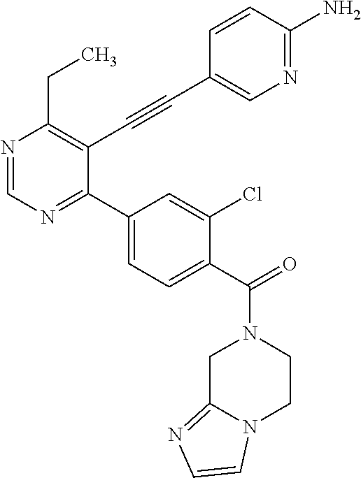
N1=CN=C(C2=CC=C(C(=O)N3CC4=NC=CN4CC3)C(Cl)=C2)C(C#CC2=CN=C(N)C=C2)=C1CC
